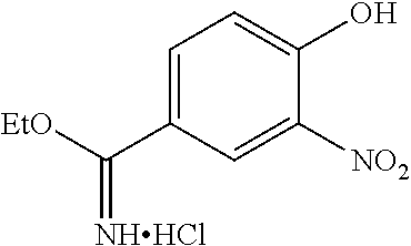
C1=C(C(=[NHHCl])[EtO])C=C([NO2])C(O)=C1
